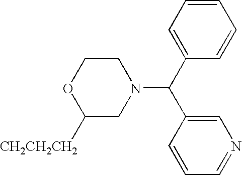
C1COC([CH2CH2CH2])CN1C(C1=CN=CC=C1)C1=CC=CC=C1
